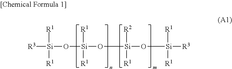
[R3][Si]([R1])([R1])O[Si]([R1])([R1])O[Si]([R2])([R1])O[Si]([R1])([R1])[R3]
